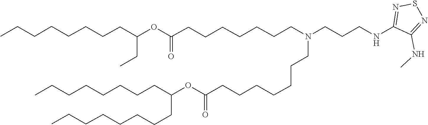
O(C(=O)CCCCCCCN(CCCCCCCC(OC(CC)CCCCCCCC)=O)CCCNC1=NSN=C1NC)C(CCCCCCCC)CCCCCCCC
